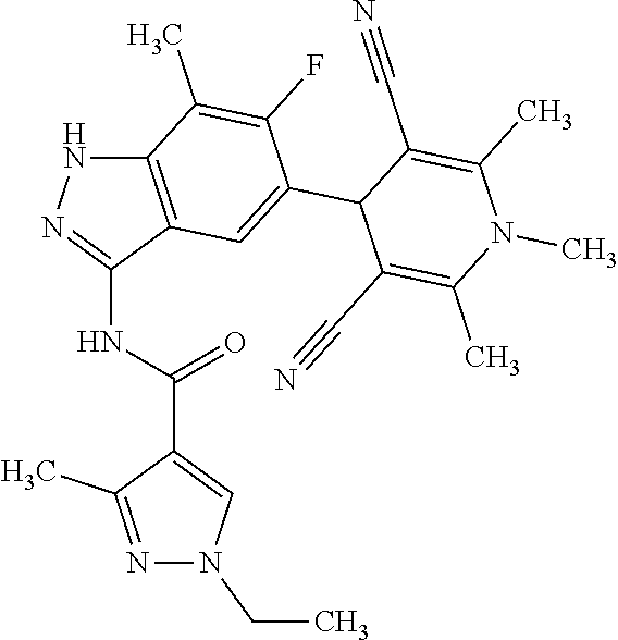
C12=C(C(NC(C3=CN(CC)N=C3C)=O)=NN1)C=C(C1C(C#N)=C(C)N(C)C(C)=C1C#N)C(F)=C2C
